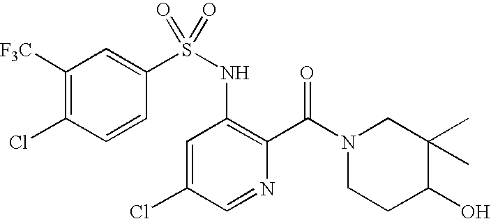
C1([F3C])=C(Cl)C=CC(S(NC2=C(C(N3CCC(O)C(C)(C)C3)=O)N=CC(Cl)=C2)(=O)=O)=C1
